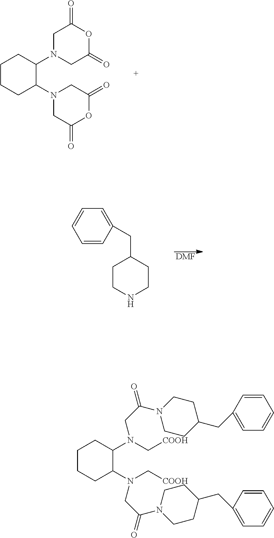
C1CCC(N2CC(=O)OC(=O)C2)C(N2CC(=O)OC(=O)C2)C1.C1=CC(CC2CCNCC2)=CC=C1.[DMF].N(C1CCCCC1N(C[COOH])CC(=O)N1CCC(CC2=CC=CC=C2)CC1)(C[COOH])CC(N1CCC(CC2=CC=CC=C2)CC1)=O
